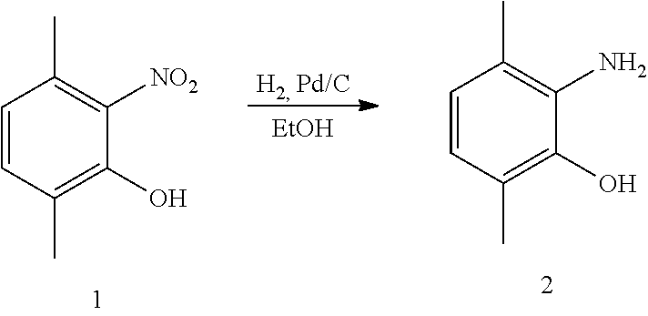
C1=CC(C)=C(O)C([NO2])=C1C.[EtOH].C1=CC(C)=C(O)C(N)=C1C
